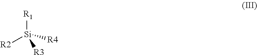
[R1][Si]([R2])([R4])[R3]
